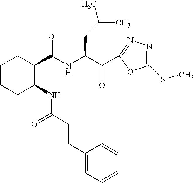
C1CCC(NC(=O)CCC2=CC=CC=C2)C(C(NC(C(=O)C2=NN=C(SC)O2)CC(C)C)=O)C1
